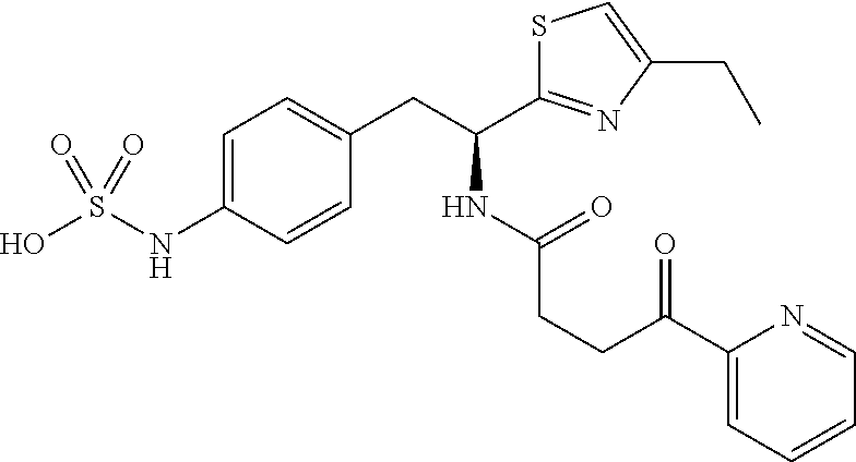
C(NC(C1=NC(CC)=CS1)CC1=CC=C(NS(O)(=O)=O)C=C1)(=O)CCC(C1=CC=CC=N1)=O
